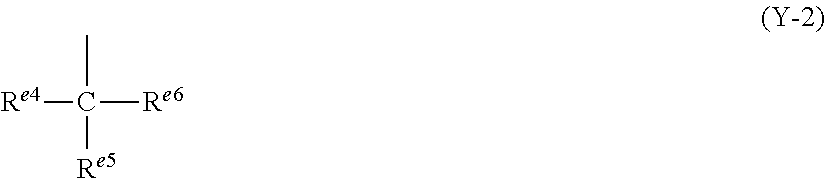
[Re4]C([Re6])(C)[Re5]
